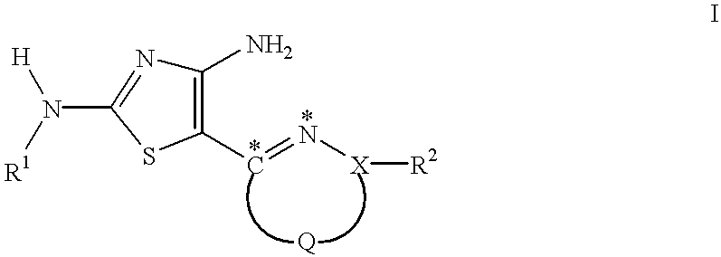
C1(N)=C(C=N[X][R2])SC(N([H])[R1])=N1.[Q]
